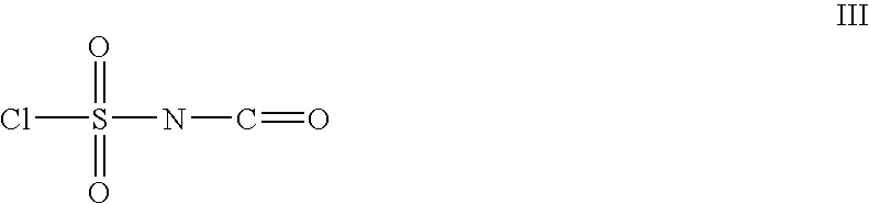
O=S(=O)(Cl)NC=O
